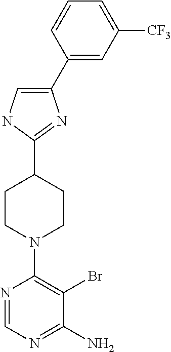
C1(C2=CC([CF3])=CC=C2)=CNC(C2CCN(C3=C(Br)C(N)=NC=N3)CC2)=N1
